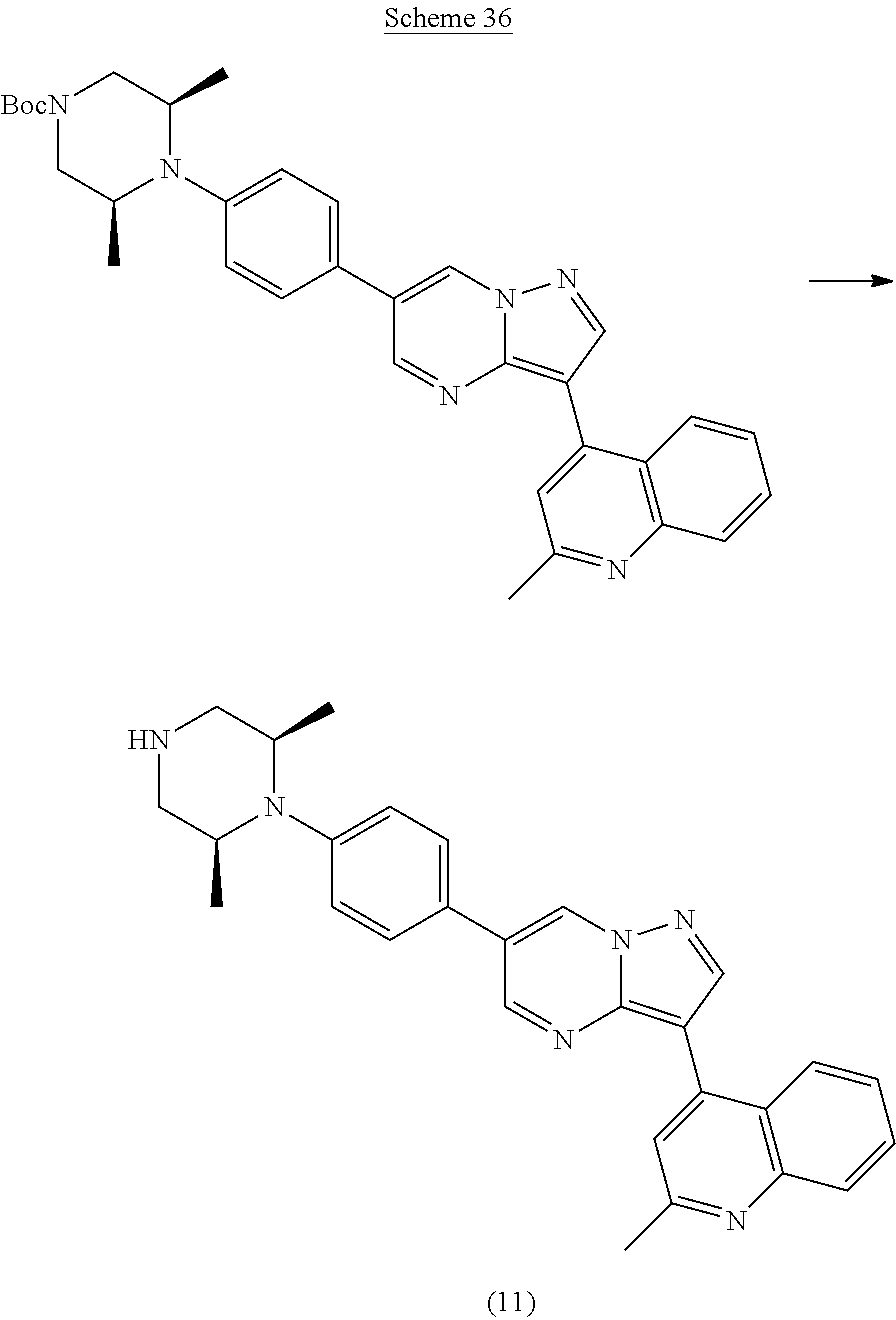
C12=C(C3=CC(C)=NC4=C3C=CC=C4)C=NN1C=C(C1=CC=C(N3C(C)C[BocN]CC3C)C=C1)C=N2.C12=C(C3=CC(C)=NC4=C3C=CC=C4)C=NN1C=C(C1=CC=C(N3C(C)CNCC3C)C=C1)C=N2
